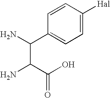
C1=C([Hal])C=CC(C(C(N)C(=O)O)N)=C1
